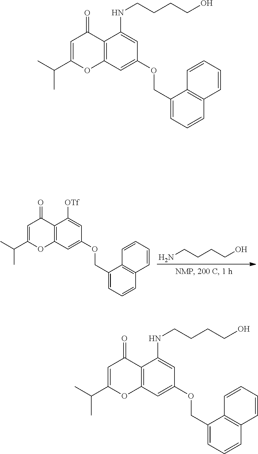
C12=C(C=C(OCC3=CC=CC4=C3C=CC=C4)C=C1[OTf])OC(C(C)C)=CC2=O.NCCCCO.C12=C(C=C(OCC3=CC=CC4=C3C=CC=C4)C=C1NCCCCO)OC(C(C)C)=CC2=O.C12=C(C=C(OCC3=CC=CC4=C3C=CC=C4)C=C1NCCCCO)OC(C(C)C)=CC2=O
